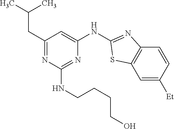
CC(C)CC1=NC(NCCCCO)=NC(NC2=NC3=C(C=C([Et])C=C3)S2)=C1
